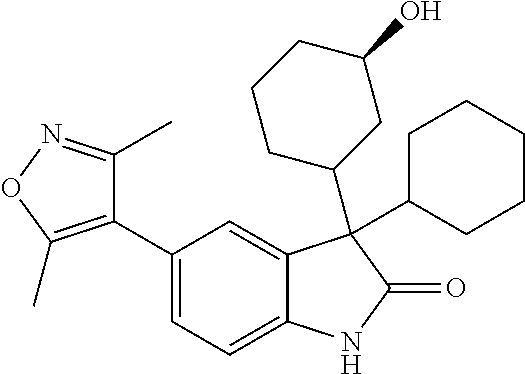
C1=C(C2=C(C)ON=C2C)C=C2C(=C1)NC(=O)C2(C1CC(O)CCC1)C1CCCCC1
